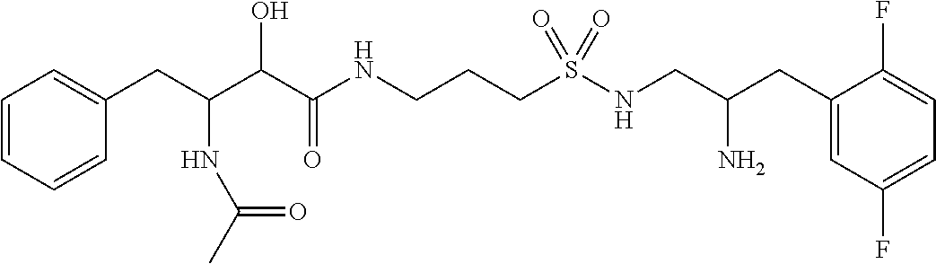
C1=CC=CC(CC(C(C(NCCCS(NCC(CC2=CC(F)=CC=C2F)N)(=O)=O)=O)O)NC(C)=O)=C1
